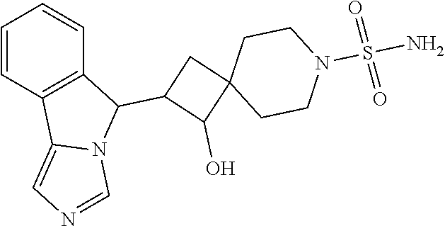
C1=CC2=C(C=C1)C(C1C(O)C3(C1)CCN(S(=O)(=O)N)CC3)N1C2=CN=C1
